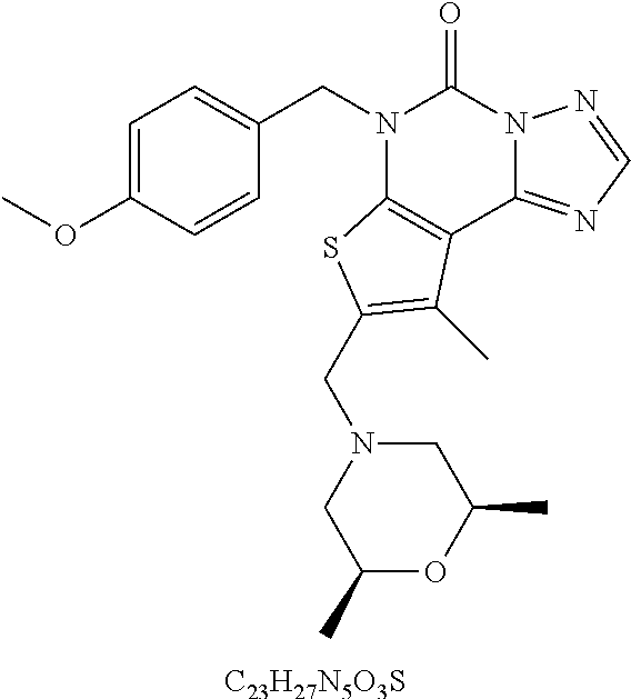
[C23H27N5O3S].C1=C(OC)C=CC(CN2C3=C(C4=NC=NN4C2=O)C(C)=C(CN2CC(C)OC(C)C2)S3)=C1
